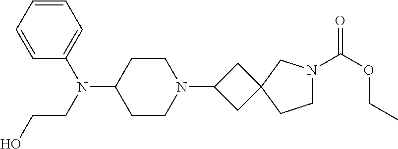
C1CN(C2CC3(C2)CCN(C(OCC)=O)C3)CCC1N(C1=CC=CC=C1)CCO
